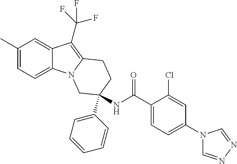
C1(C)=CC=C2C(=C1)C(C(F)(F)F)=C1N2CC(NC(C2=CC=C(N3C=NN=C3)C=C2Cl)=O)(C2=CC=CC=C2)CC1
